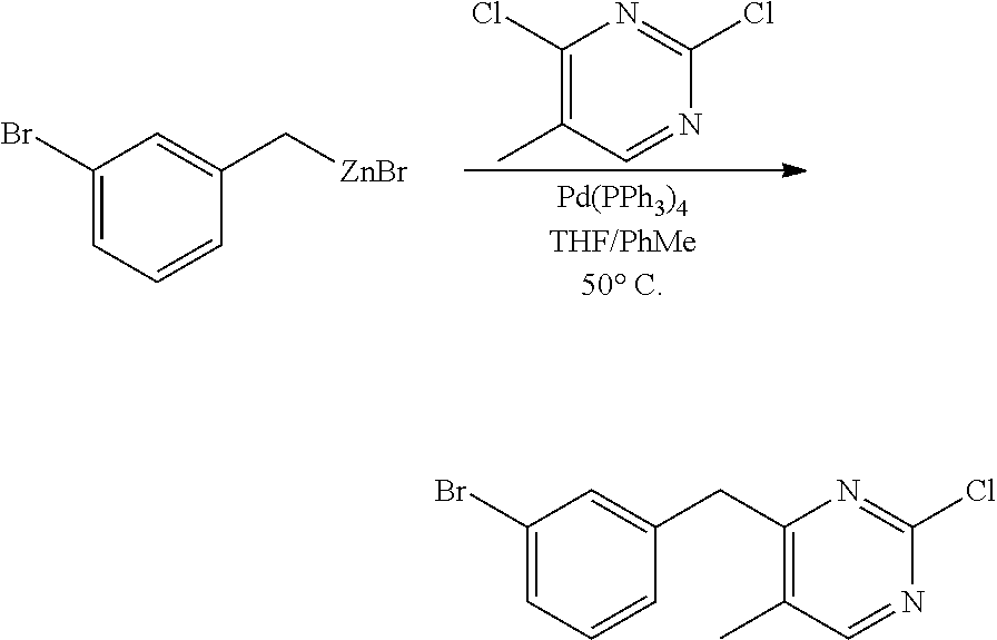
C1(Cl)=C(C)C=NC(Cl)=N1.C1(Br)=CC=CC(C[ZnBr])=C1.C1(Br)=CC=CC(CC2=C(C)C=NC(Cl)=N2)=C1
